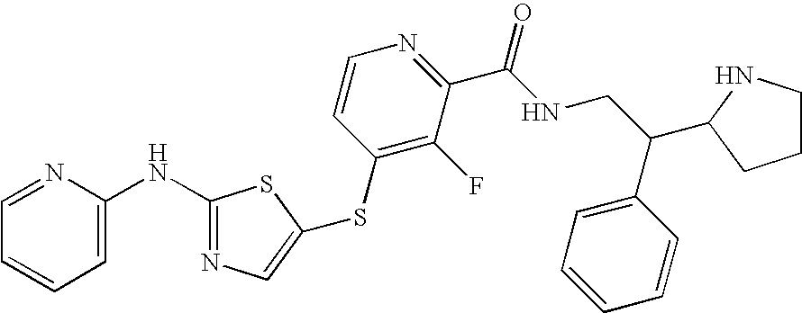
C1=CN=C(C(NCC(C2=CC=CC=C2)C2NCCC2)=O)C(F)=C1SC1=CN=C(NC2=CC=CC=N2)S1
